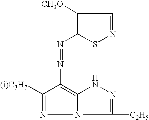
N(C1=C2NN=C([C2H5])N2N=C1[(i)C3H7])=NC1=C([CH3O])C=NS1
